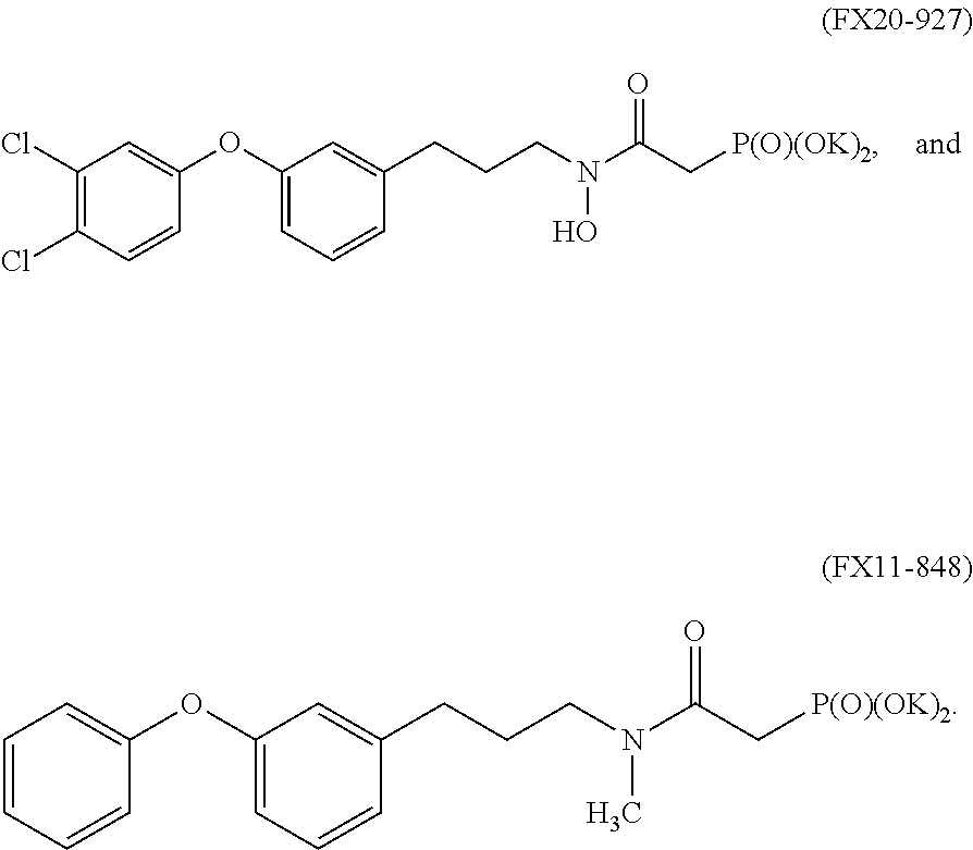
C1=CC(OC2=CC=CC(CCCN(C(=O)C[P(O)(OK)2])O)=C2)=CC(Cl)=C1Cl.C1=CC=CC(OC2=CC=CC(CCCN(C(=O)C[P(O)(OK)2])C)=C2)=C1
